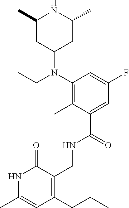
N1C(C)=CC(CCC)=C(CNC(C2=CC(F)=CC(N(CC)C3CC(C)NC(C)C3)=C2C)=O)C1=O
